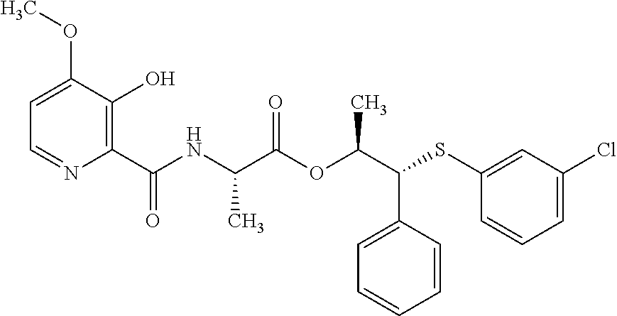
C1(C(NC(C(OC(C(SC2=CC(Cl)=CC=C2)C2=CC=CC=C2)C)=O)C)=O)=C(O)C(OC)=CC=N1
